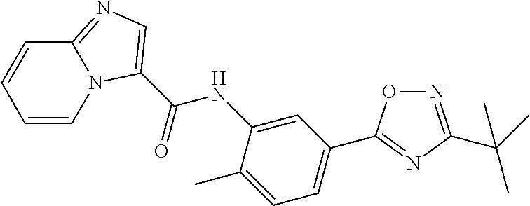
C(=O)(NC1=CC(C2=NC(C(C)(C)C)=NO2)=CC=C1C)C1=CN=C2N1C=CC=C2
